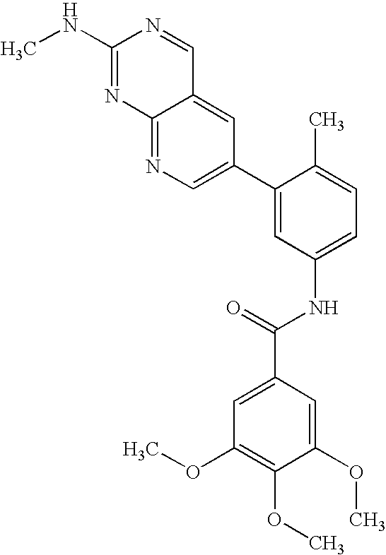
C12=CC(C3=CC(NC(=O)C4=CC(OC)=C(OC)C(OC)=C4)=CC=C3C)=CN=C1N=C(NC)N=C2
